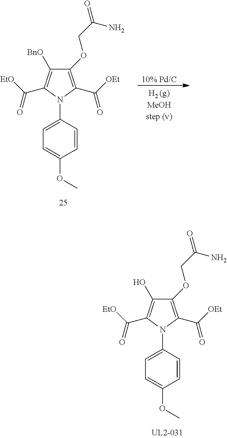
C1(OCC(N)=O)=C(C([OEt])=O)N(C2=CC=C(OC)C=C2)C(C([EtO])=O)=C1O.C1(OCC(N)=O)=C(C([OEt])=O)N(C2=CC=C(OC)C=C2)C(C([EtO])=O)=C1[BnO].[10% Pd/C]
